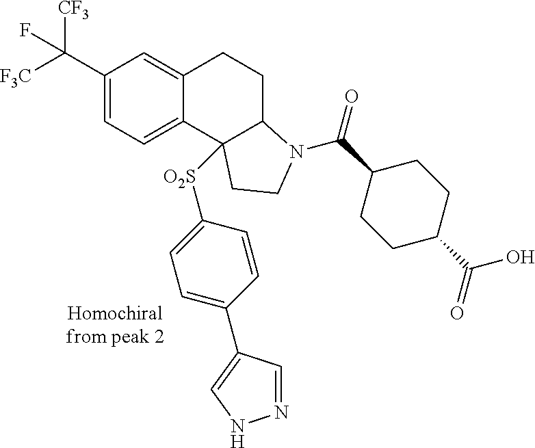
C1(C([F3C])([CF3])F)=CC=C2C(=C1)CCC1C2([O2S]C2=CC=C(C3=CNN=C3)C=C2)CCN1C(C1CCC(C(=O)O)CC1)=O
